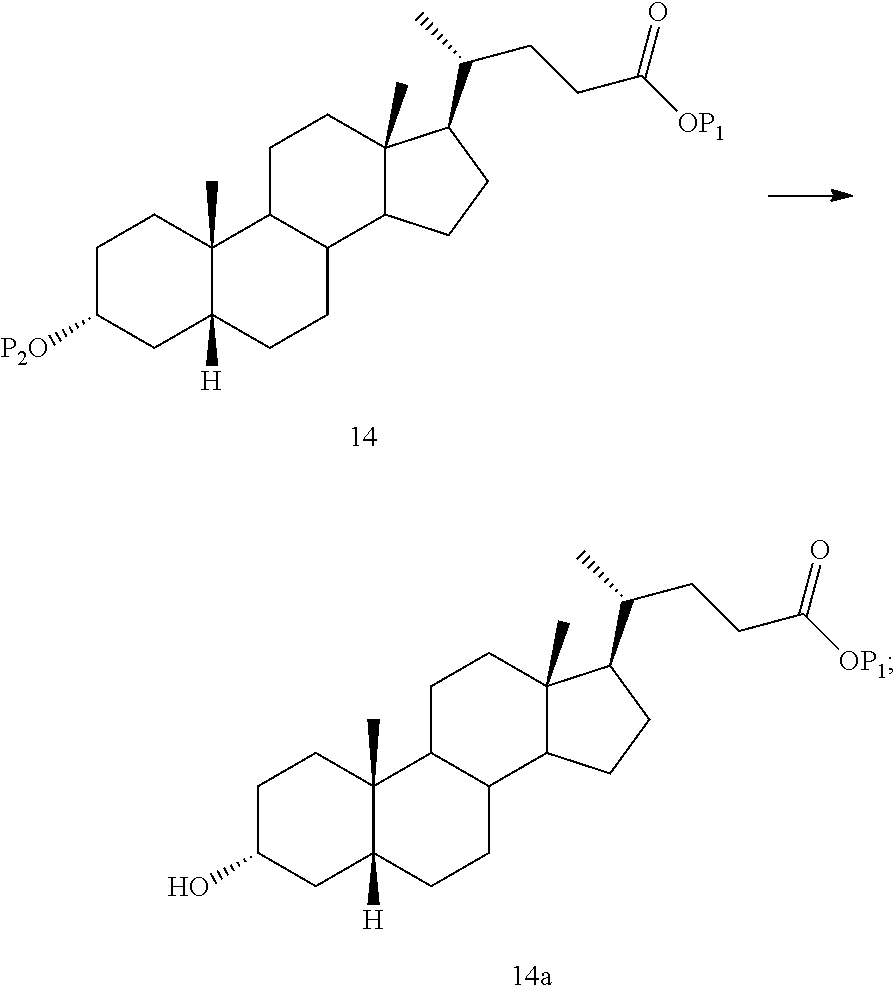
C1C([P2O])CC2([H])C(C)(C1)C1C(CC2)C2C(C)(CC1)C(C(CCC([OP1])=O)C)CC2.C1C(O)CC2([H])C(C)(C1)C1C(CC2)C2C(C)(CC1)C(C(CCC([OP1])=O)C)CC2
